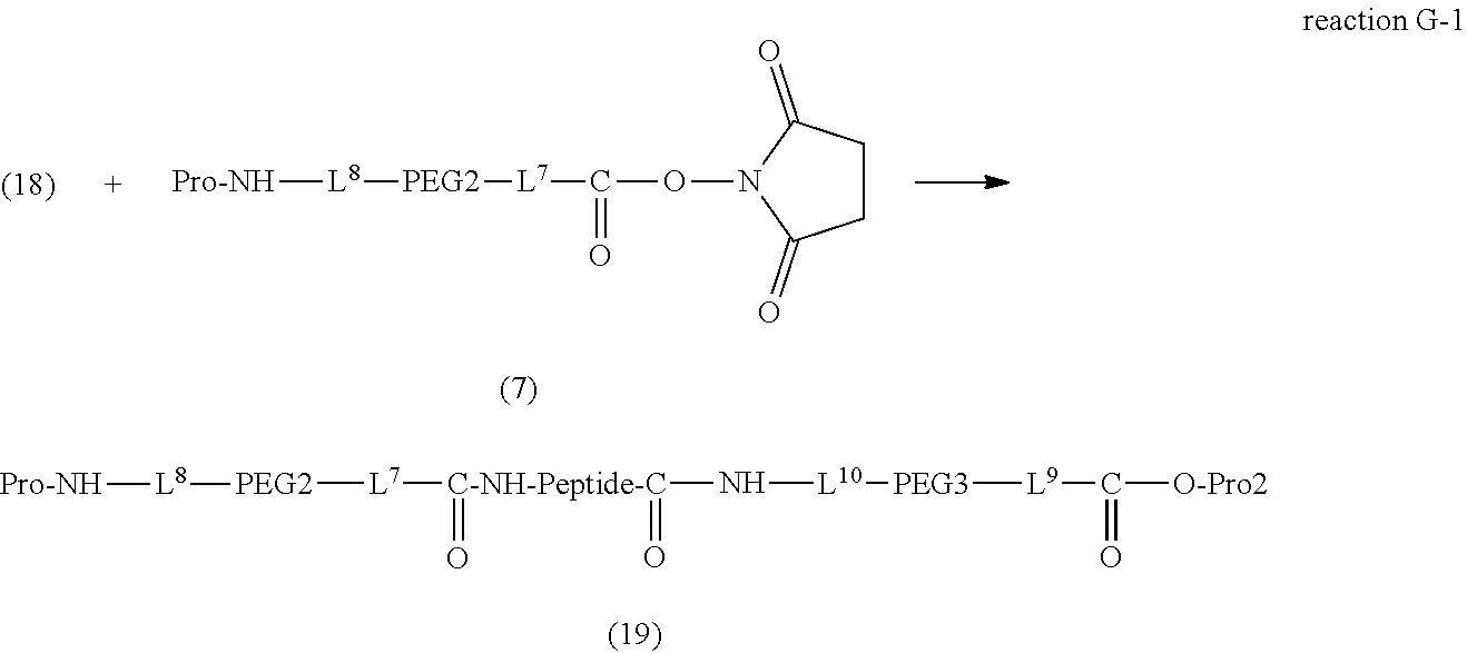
[Pro-NH][L8][PEG2][L7]C(ON1C(=O)CCC1=O)=O.[C-NH-Peptide-C](N[L10][PEG3][L9]C(=O)[O-Pro2])(=O)(=O)[L7][PEG2][L8][Pro-NH]
